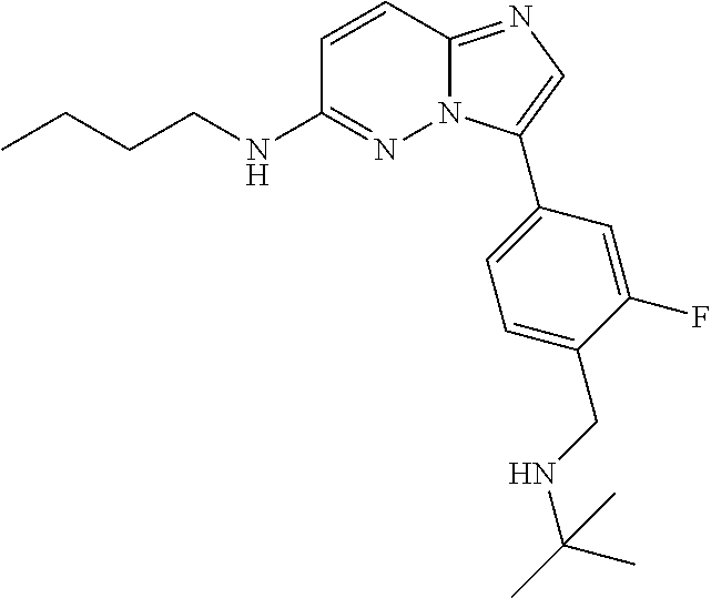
C1=CC2=NC=C(C3=CC=C(CNC(C)(C)C)C(F)=C3)N2N=C1NCCCC
